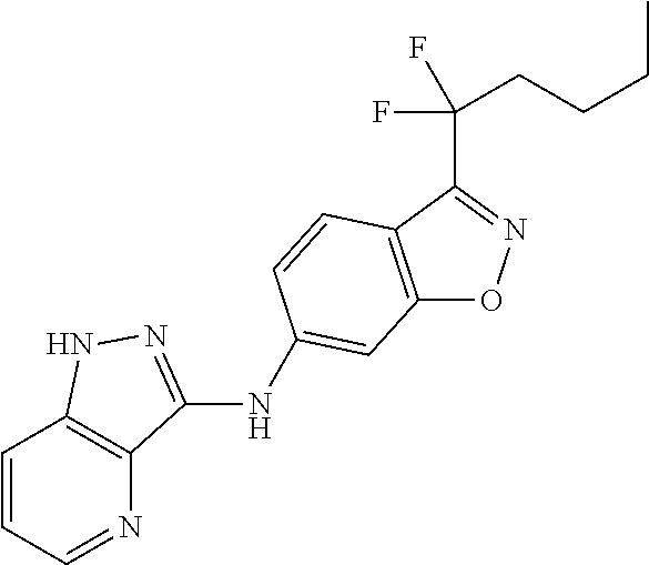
C12=C(C(C(CCCC)(F)F)=NO1)C=CC(NC1=NNC3=C1N=CC=C3)=C2
